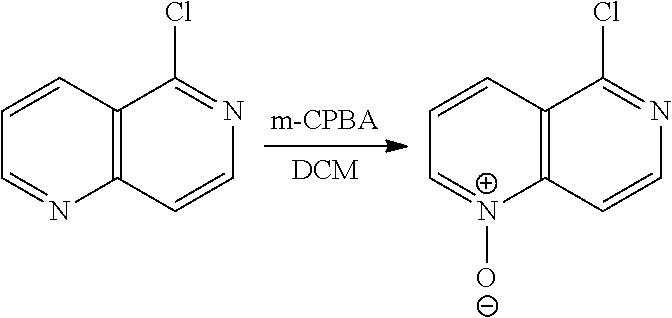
C1=CC2=C(N=C1)C=CN=C2Cl.C1=CC2=C([N+]([O-])=C1)C=CN=C2Cl
